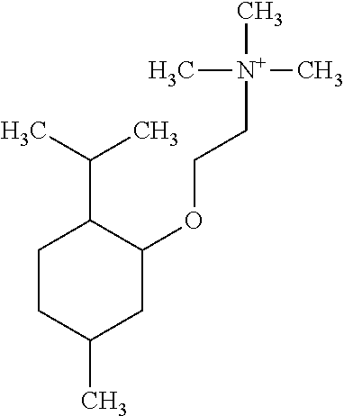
C1CC(C)CC(OCC[N+](C)(C)C)C1C(C)C
